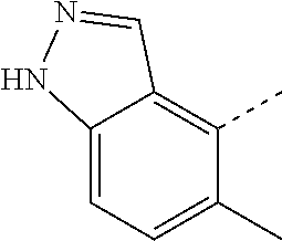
C12=CC=C(C)C(C)=C1C=NN2
